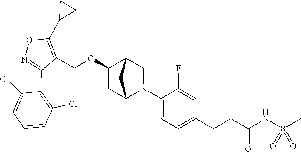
C1(C2=C(Cl)C=CC=C2Cl)=NOC(C2CC2)=C1COC1CC2N(C3=CC=C(CCC(NS(C)(=O)=O)=O)C=C3F)CC1C2
